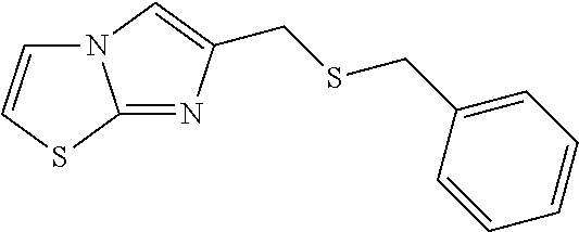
C1(CSCC2=CN3C(=N2)SC=C3)=CC=CC=C1
